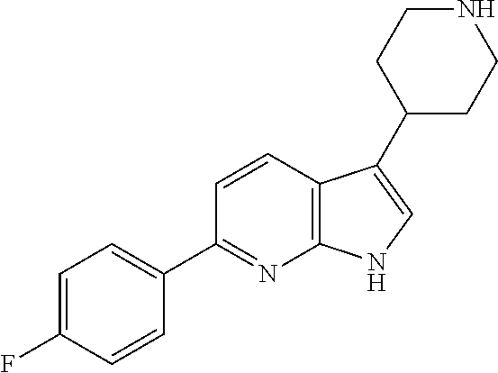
C12=C(C=CC(C3=CC=C(F)C=C3)=N1)C(C1CCNCC1)=CN2
